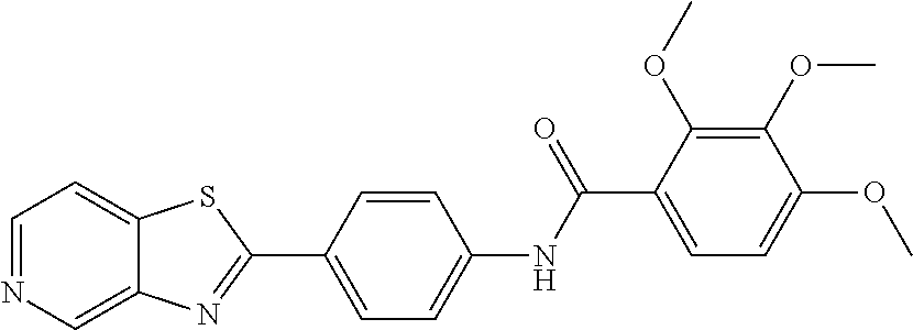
C1=NC=C2C(=C1)SC(C1=CC=C(NC(C3=CC=C(OC)C(OC)=C3OC)=O)C=C1)=N2
